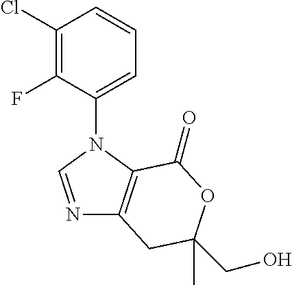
N1=CN(C2=CC=CC(Cl)=C2F)C2=C1CC(CO)(C)OC2=O
